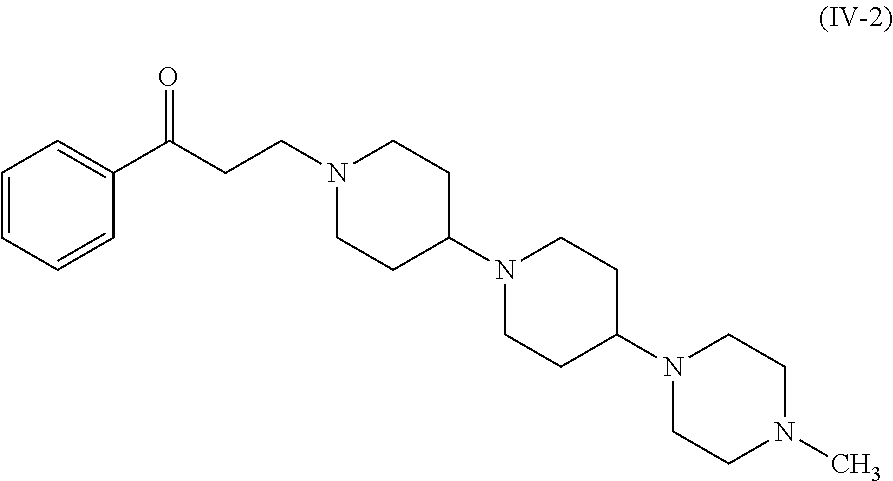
C1=CC=CC(C(CCN2CCC(N3CCC(N4CCN(C)CC4)CC3)CC2)=O)=C1
